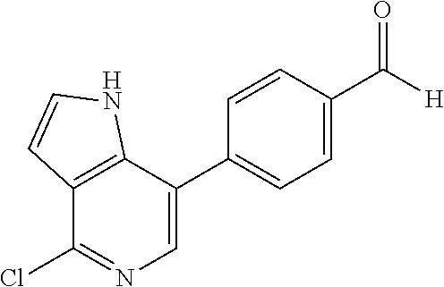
C1(C(=O)[H])=CC=C(C2=CN=C(Cl)C3=C2NC=C3)C=C1
